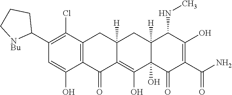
C12=C(C(Cl)=C(C3CCC[NBu]3)C=C1O)CC1([H])C(=C(O)C3(O)C([H])(C1)C(NC)C(O)=C(C(N)=O)C3=O)C2=O
